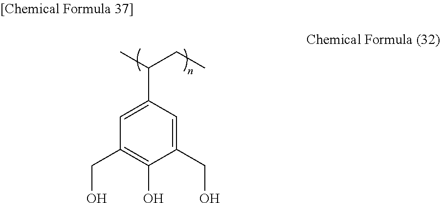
C1(CO)=CC(C(C)CC)=CC(CO)=C1O
